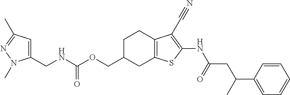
C(C1CC2=C(CC1)C(C#N)=C(NC(CC(C1=CC=CC=C1)C)=O)S2)OC(NCC1=CC(C)=NN1C)=O
